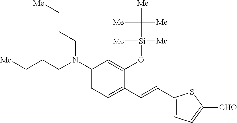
C1(N(CCC[Me])CCC[Me])=CC=C(C=CC2=CC=C([CHO])S2)C(O[Si]([Me])([Me])C([Me])([Me])[Me])=C1
